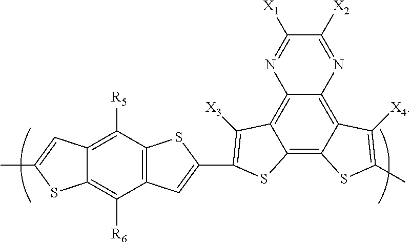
C12=C3C(=C4C(=C1C([X3])=C(C1=CC5=C(S1)C([R5])=C1C(=C5[R6])SC(C)=C1)S2)N=C([X1])C([X2])=N4)C([X4])=C(C)S3
